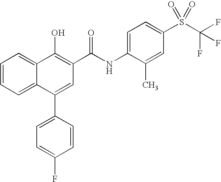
C12=CC=CC=C1C(C1=CC=C(F)C=C1)=CC(C(NC1=CC=C(S(C(F)(F)F)(=O)=O)C=C1C)=O)=C2O
